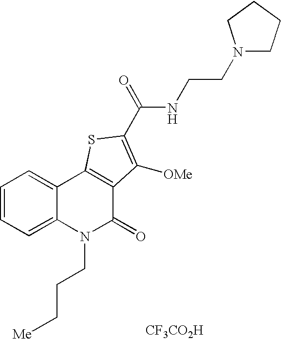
[CF3CO2H].N(C(=O)C1=C([OMe])C2=C(C3=CC=CC=C3N(CCC[Me])C2=O)S1)CCN1CCCC1
